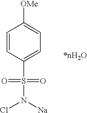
C1=CC(S(N([Na])Cl)(=O)=O)=CC=C1[OMe]
